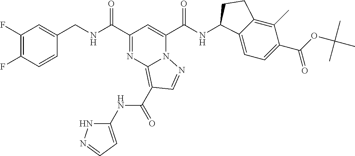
C1(F)=C(F)C=CC(CNC(C2=NC3=C(C(=O)NC4=CC=NN4)C=NN3C(C(NC3C4=CC=C(C(OC(C)(C)C)=O)C(C)=C4CC3)=O)=C2)=O)=C1
